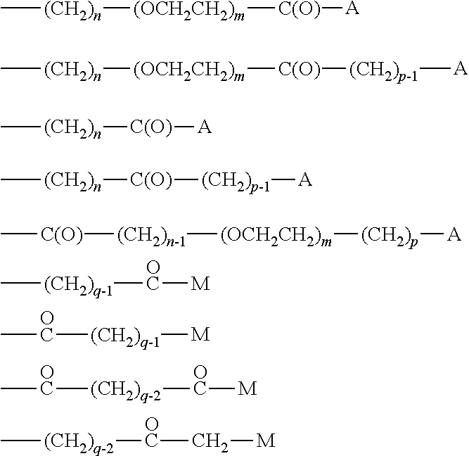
C[(CH2)n][(OCH2CH2)m][C(O)][A].C[(CH2)n][(OCH2CH2)m][C(O)][(CH2)p-1][A].C[(CH2)n][C(O)][A].C[(CH2)n][C(O)][(CH2)p-1][A].[C(O)]([(CH2)n-1][(OCH2CH2)m][(CH2)p][A])C.C[(CH2)q-1][OC][M].C[OC][(CH2)q-1][M].C[OC][(CH2)q-2][OC][M].C[(CH2)q-2][OC]C[M]
